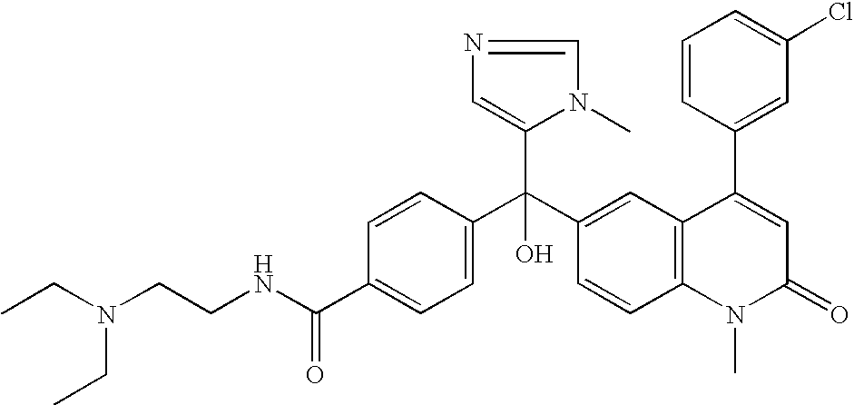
C1=C(C(NCCN(CC)CC)=O)C=CC(C(C2=CC3=C(C=C2)N(C)C(=O)C=C3C2=CC(Cl)=CC=C2)(C2=CN=CN2C)O)=C1
